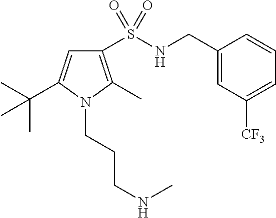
C(C1=CC([CF3])=CC=C1)NS(C1=C(C)N(CCCNC)C(C(C)(C)C)=C1)(=O)=O
